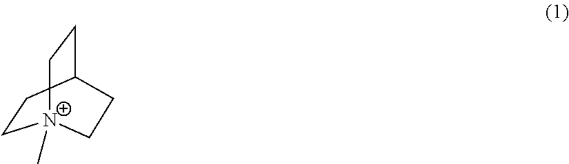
C1CC2CC[N+]1(C)CC2
